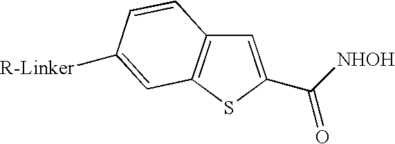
C1=C(C([NHOH])=O)SC2=C1C=CC([R-Linker])=C2
